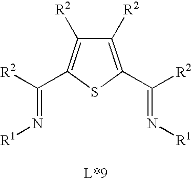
C1([R2])=C(C([R2])=N[R1])SC(C([R2])=N[R1])=C1[R2]
